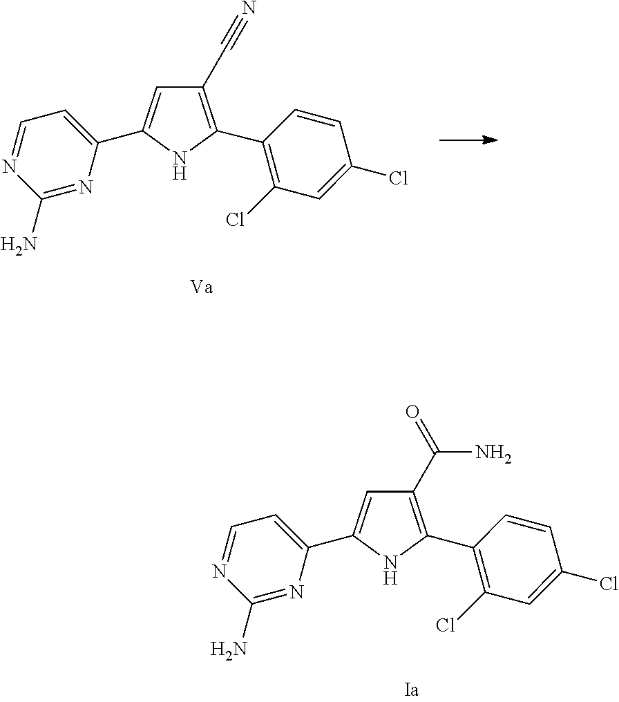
C1=C(C2=CC=NC(N)=N2)NC(C2=C(Cl)C=C(Cl)C=C2)=C1C#N.C1=C(C2=CC=NC(N)=N2)NC(C2=C(Cl)C=C(Cl)C=C2)=C1C(=O)N
